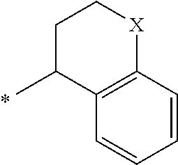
C1=CC2=C(C=C1)C(C)CC[X]2
